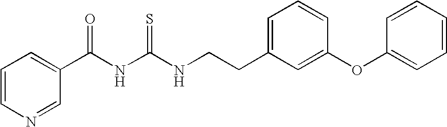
N(C(NC(C1=CC=CN=C1)=O)=S)CCC1=CC=CC(OC2=CC=CC=C2)=C1
